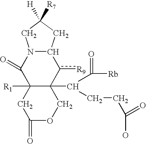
C12([R1])C(=O)N3C(c([R9])C1(C(C(=O)[Rb])CCC(O)=O)COC(=O)C2)CC([R7])([H])C3
